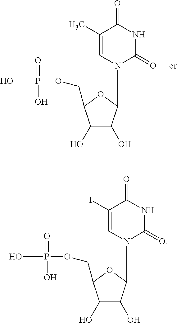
OP(=O)(O)OCC1C(O)C(O)C(N2C(=O)NC(=O)C(C)=C2)O1.OP(=O)(O)OCC1C(O)C(O)C(N2C(=O)NC(=O)C(I)=C2)O1
